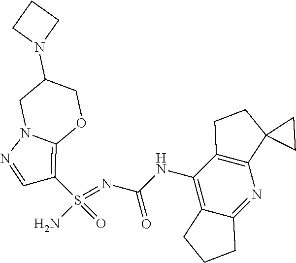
C(NC1=C2C(=NC3=C1CCC31CC1)CCC2)(N=S(N)(=O)C1=C2N(N=C1)CC(N1CCC1)CO2)=O
